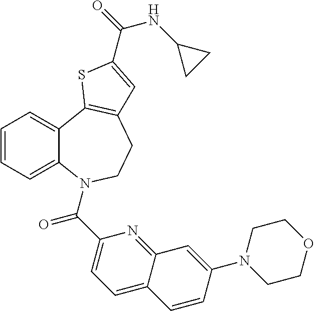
C1=CC=C2C(=C1)C1=C(CCN2C(C2=CC=C3C(=N2)C=C(N2CCOCC2)C=C3)=O)C=C(C(=O)NC2CC2)S1
